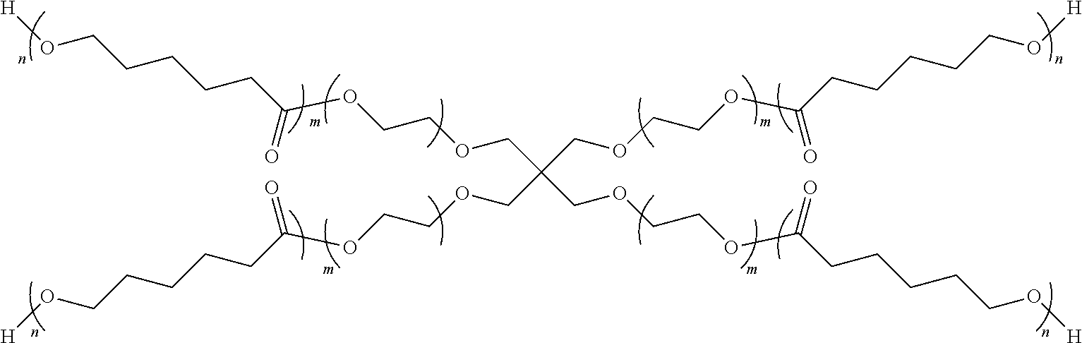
C(OCCOC(CCCCCO[H])=O)C(COCCOC(CCCCCO[H])=O)(COCCOC(CCCCCO[H])=O)COCCOC(CCCCCO[H])=O
